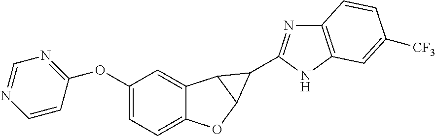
C1(OC2=NC=NC=C2)=CC=C2C(=C1)C1C(O2)C1C1=NC2=C(N1)C=C([CF3])C=C2
